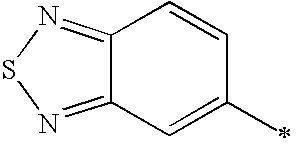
C12=NSN=C1C=CC(C)=C2
